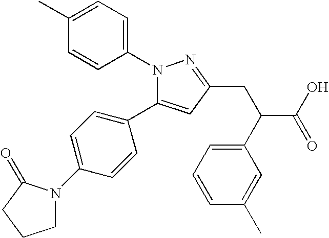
C1(C)=CC=C(N2C(C3=CC=C(N4CCCC4=O)C=C3)=CC(CC(C3=CC=CC(C)=C3)C(O)=O)=N2)C=C1
